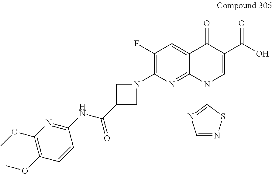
C1(F)=C(N2CC(C(=O)NC3=NC(OC)=C(OC)C=C3)C2)N=C2C(=C1)C(=O)C(C(=O)O)=CN2C1=NC=NS1
